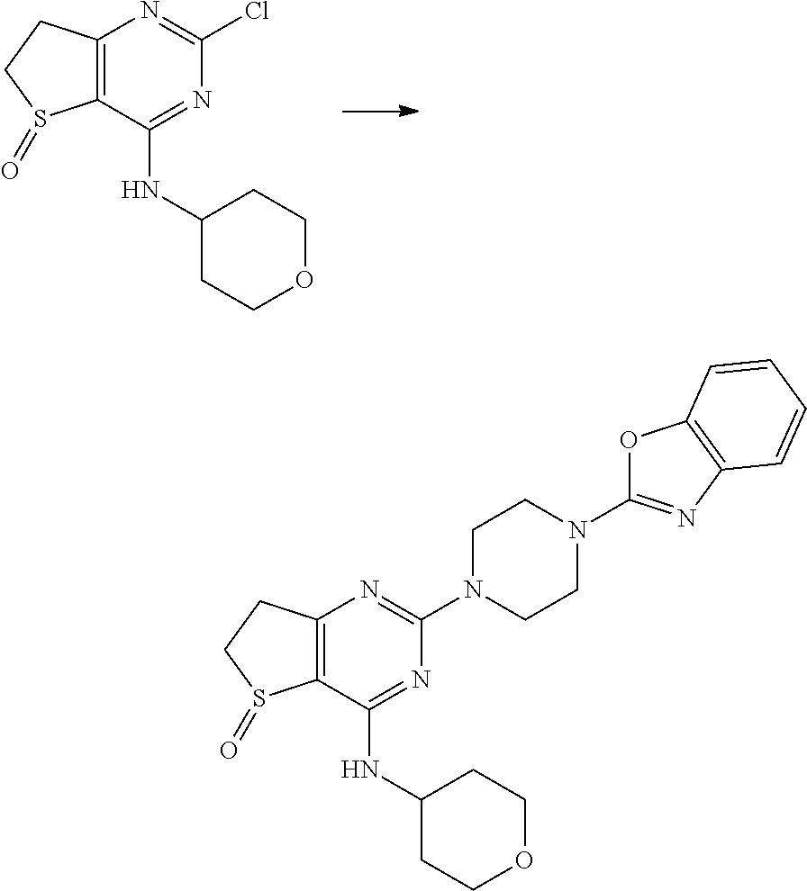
C12=C(C(NC3CCOCC3)=NC(Cl)=N1)S(=O)CC2.C12=C(C(NC3CCOCC3)=NC(N3CCN(C4=NC5=C(O4)C=CC=C5)CC3)=N1)S(=O)CC2
